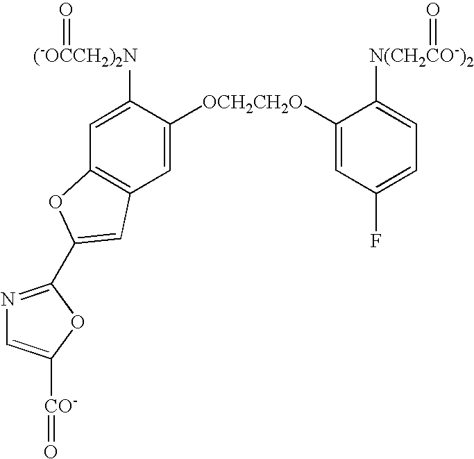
C12=C(C=C([(-OCCH2)2N]=O)C([OCH2CH2O]C3=CC(F)=CC=C3[N(CH2CO-)2]=O)=C1)OC(C1=NC=C([CO-]=O)O1)=C2
